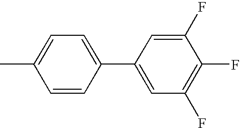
C1=CC(C2=CC(F)=C(F)C(F)=C2)=CC=C1C
